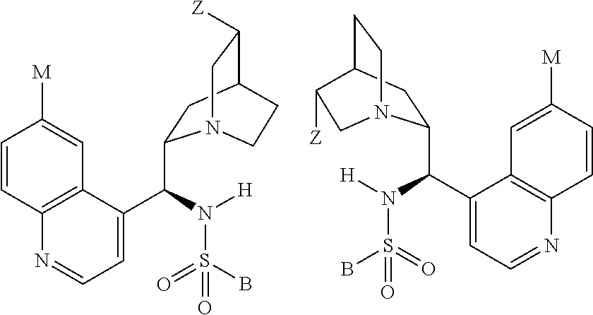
C1=CC2=C(C=C1[M])C(C(N([H])S(=O)(B)=O)C1CC3C([Z])CN1CC3)=CC=N2.C1=CC2=C(C=C1[M])C(C(N([H])S(=O)(B)=O)C1CC3CCN1CC3[Z])=CC=N2
